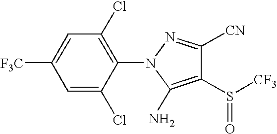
C1=C(Cl)C(N2C(N)=C(S([CF3])=O)C([CN])=N2)=C(Cl)C=C1[F3C]
